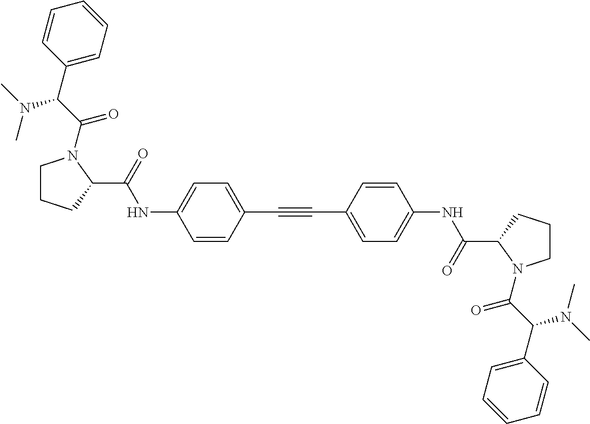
C(#CC1=CC=C(NC(C2N(C(C(C3=CC=CC=C3)N(C)C)=O)CCC2)=O)C=C1)C1=CC=C(NC(C2N(C(C(C3=CC=CC=C3)N(C)C)=O)CCC2)=O)C=C1
